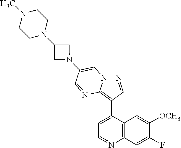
N1=CC(C2=CC=NC3=C2C=C([OCH3])C(F)=C3)=C2N1C=C(N1CC(N3CCN(C)CC3)C1)C=N2
